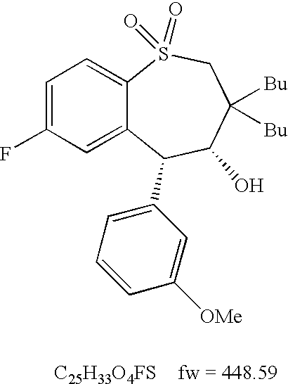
C1=C(F)C=C2C(=C1)S(=O)(=O)CC([Bu])([Bu])C(O)C2C1=CC=CC([OMe])=C1.[C25H33O4FS]
